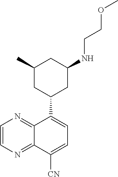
C(COC)NC1CC(C2=CC=C([CN])C3=NC=CN=C23)CC(C)C1
